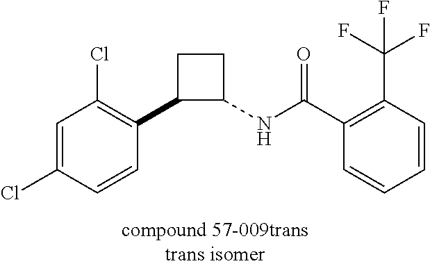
C1=C(Cl)C=CC(C2C(NC(C3=C(C(F)(F)F)C=CC=C3)=O)CC2)=C1Cl
